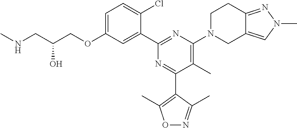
C1=C(OCC(CNC)O)C=C(C2=NC(N3CC4=CN(C)N=C4CC3)=C(C)C(C3=C(C)ON=C3C)=N2)C(Cl)=C1
